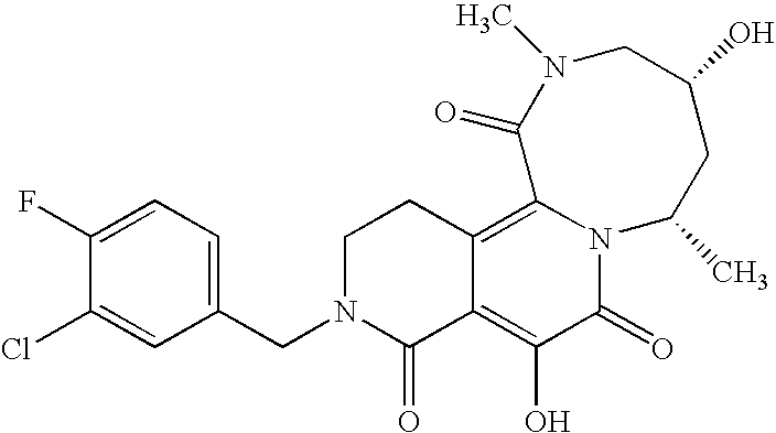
C1(CN2C(=O)C3=C(O)C(=O)N4C(=C3CC2)C(=O)N(C)CC(O)CC4C)=CC=C(F)C(Cl)=C1
